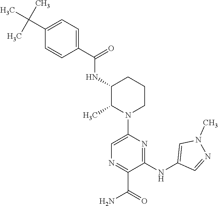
C1(NC2=CN(C)N=C2)=NC(N2CCCC(NC(C3=CC=C(C(C)(C)C)C=C3)=O)C2C)=CN=C1C(=O)N
